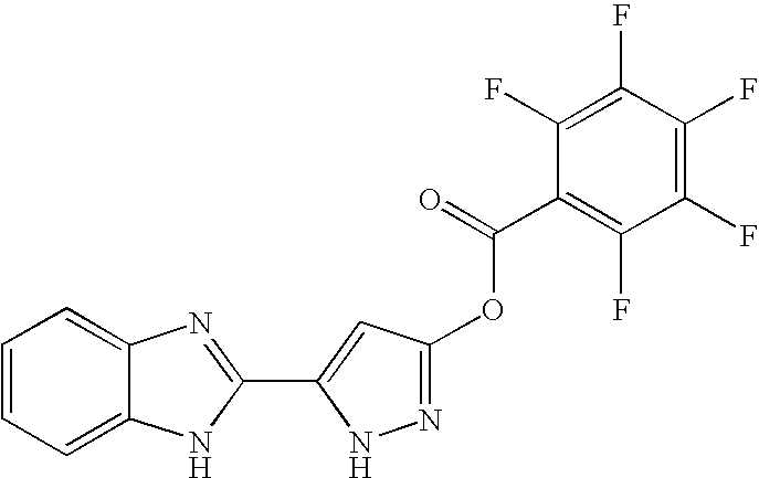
C1=CC=C2C(=C1)N=C(C1=CC(OC(C3=C(F)C(F)=C(F)C(F)=C3F)=O)=NN1)N2
